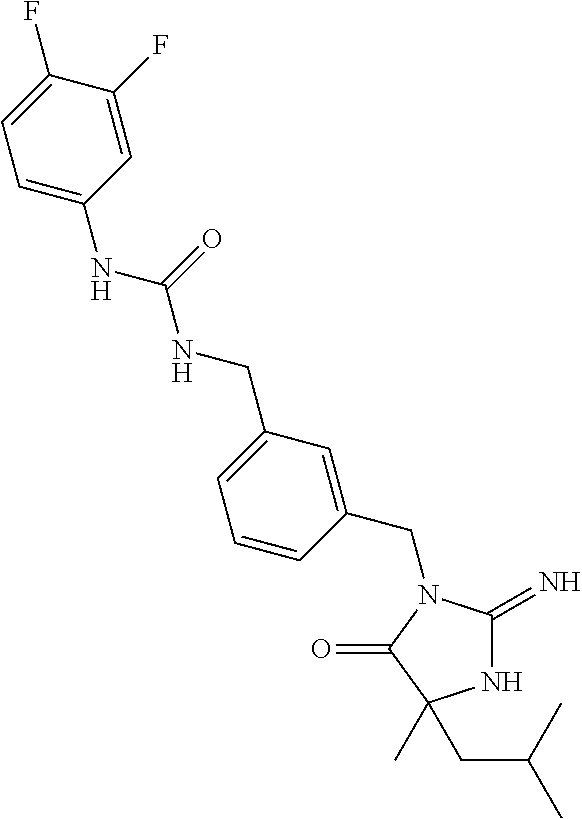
N1C(=N)N(CC2=CC(CNC(NC3=CC=C(F)C(F)=C3)=O)=CC=C2)C(=O)C1(C)CC(C)C
